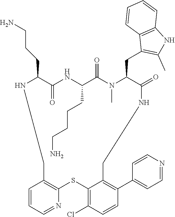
N1C(CCCN)C(=O)NC(CCCCN)C(=O)N(C)C(CC2=C(C)NC3=C2C=CC=C3)C(=O)NCC2=C(C3=CC=NC=C3)C=CC(Cl)=C2SC2=C(C1)C=CC=N2
